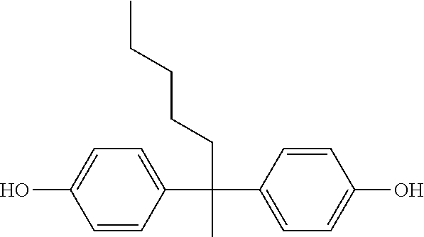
C1=CC(C(C2=CC=C(O)C=C2)(C)CCCCC)=CC=C1O
